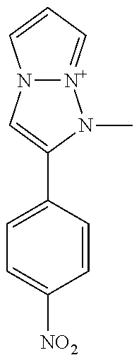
N12[N+](=CC=C1)N(C)C(C1=CC=C([NO2])C=C1)=C2
